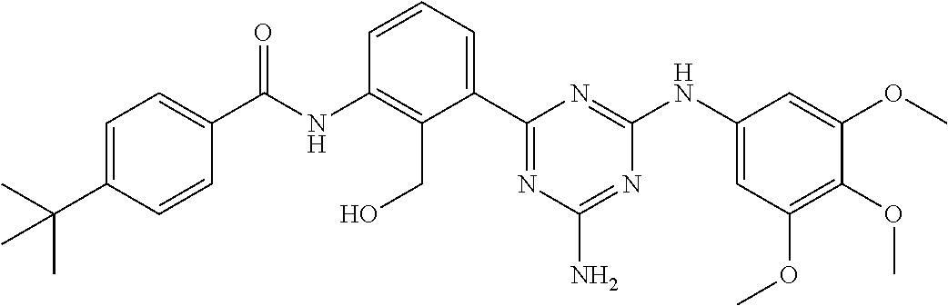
N(C1=C(CO)C(C2=NC(N)=NC(NC3=CC(OC)=C(OC)C(OC)=C3)=N2)=CC=C1)C(=O)C1=CC=C(C(C)(C)C)C=C1
